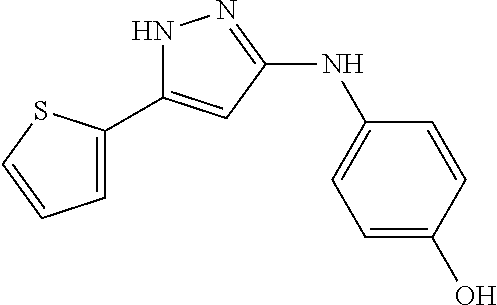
N1C(C2=CC=CS2)=CC(NC2=CC=C(O)C=C2)=N1
